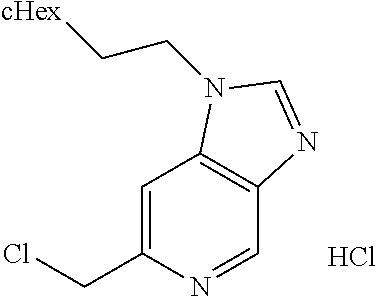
C1=C(CCl)N=CC2=C1N(CC[cHex])C=N2.Cl
